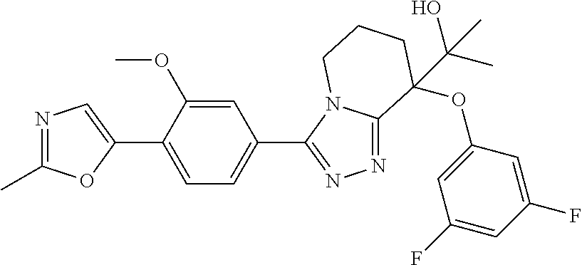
N1=C(C)OC(C2=CC=C(C3=NN=C4N3CCCC4(OC3=CC(F)=CC(F)=C3)C(O)(C)C)C=C2OC)=C1
